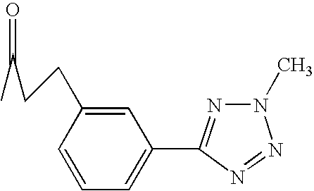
C1=C(CCC(C)=O)C=CC=C1C1=NN(C)N=N1
